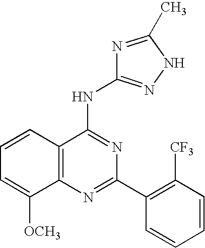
C12=C(N=C(C3=C([CF3])C=CC=C3)N=C1NC1=NNC(C)=N1)C([OCH3])=CC=C2
